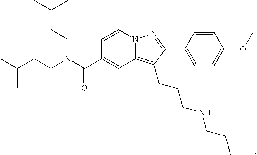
N12C(=C(CCCNCCC)C(C3=CC=C(OC)C=C3)=N1)C=C(C(N(CCC(C)C)CCC(C)C)=O)C=C2
